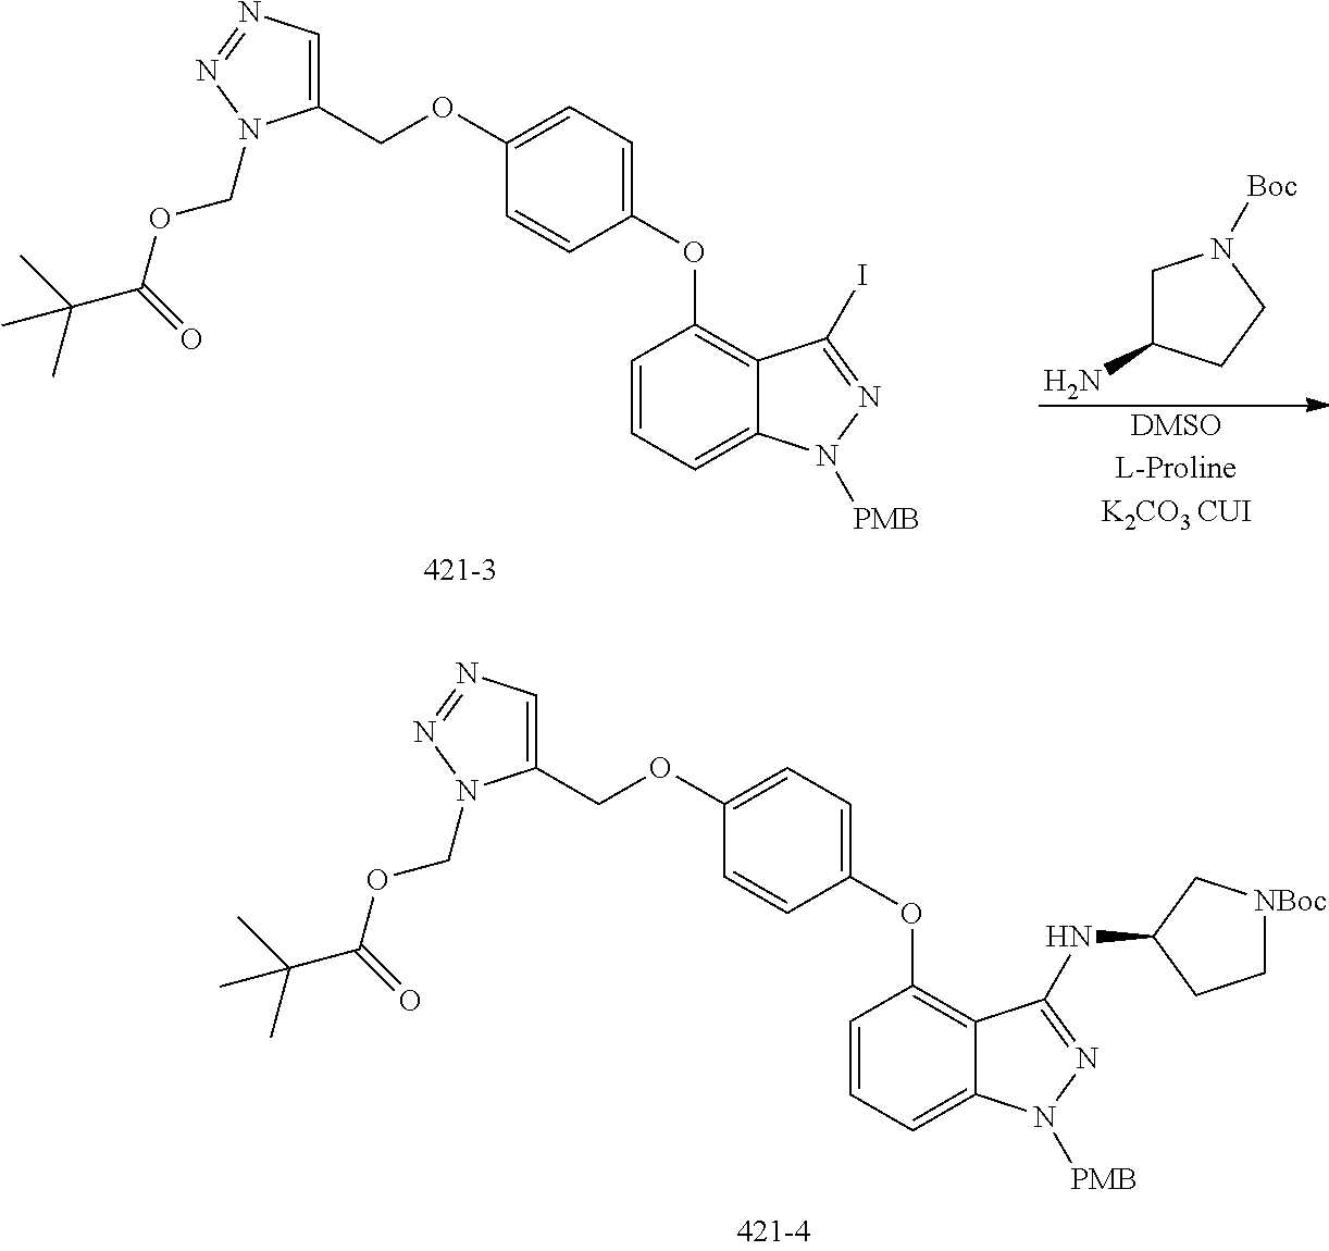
C1=CC=C2C(=C1OC1=CC=C(OCC3=CN=NN3COC(C(C)(C)C)=O)C=C1)C(NC1CC[NBoc]C1)=NN2[PMB].C1=CC=C2C(=C1OC1=CC=C(OCC3=CN=NN3COC(C(C)(C)C)=O)C=C1)C(I)=NN2[PMB].[DMSOL-ProlineK2CO3 CUI].C1C(N)CCN1[Boc]
